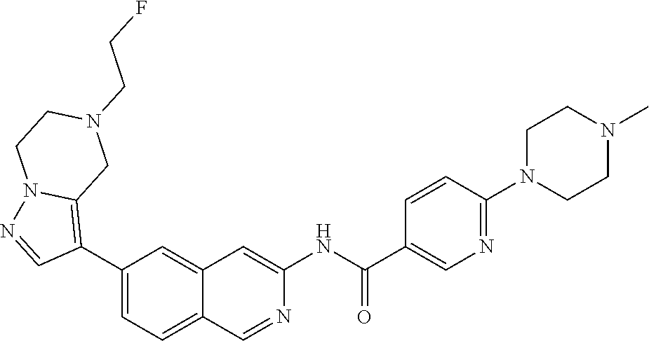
C1(C2=C3N(N=C2)CCN(CCF)C3)=CC=C2C(=C1)C=C(NC(=O)C1=CN=C(N3CCN(C)CC3)C=C1)N=C2
